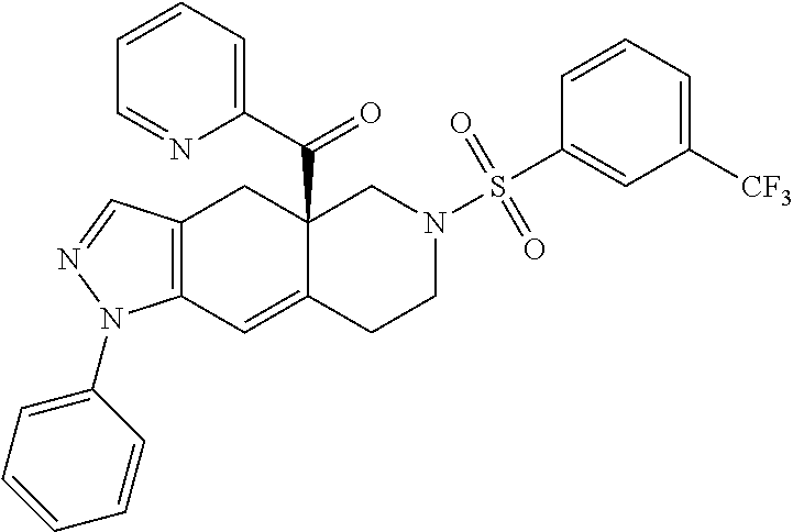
C12=C(C=C3C(C(C4=CC=CC=N4)=O)(C1)CN(S(=O)(=O)C1=CC([CF3])=CC=C1)CC3)N(C1=CC=CC=C1)N=C2
